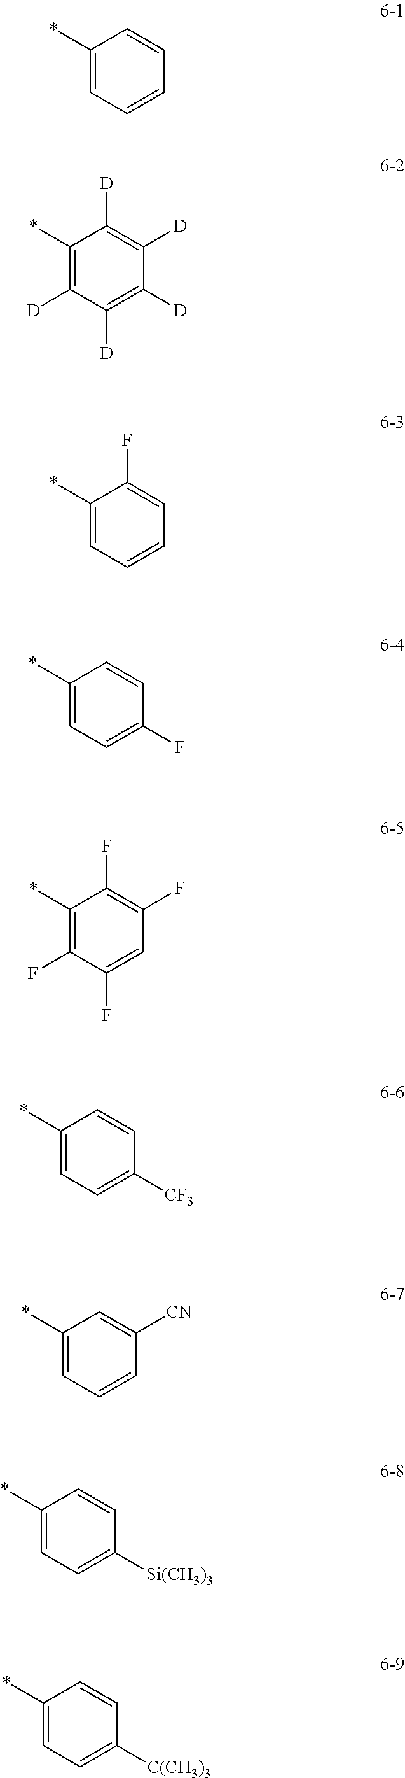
C1(*)=CC=CC=C1.C1(*)=C([D])C([D])=C([D])C([D])=C1[D].C1(*)=CC=CC=C1F.C1(*)=CC=C(F)C=C1.C1(*)=C(F)C(F)=CC(F)=C1F.C1(*)=CC=C([CF3])C=C1.C1(*)=CC=CC([CN])=C1.C1(*)=CC=C([Si(CH3)3])C=C1.C1(*)=CC=C([C(CH3)3])C=C1
